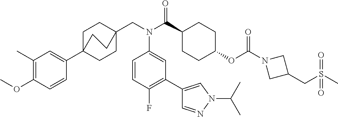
C1(C)=C(OC)C=CC(C23CCC(CN(C(C4CCC(OC(N5CC(CS(C)(=O)=O)C5)=O)CC4)=O)C4=CC(C5=CN(C(C)C)N=C5)=C(F)C=C4)(CC2)CC3)=C1
